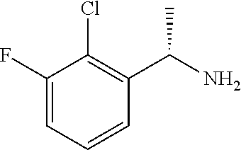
C1=C(F)C(Cl)=C(C(N)C)C=C1
